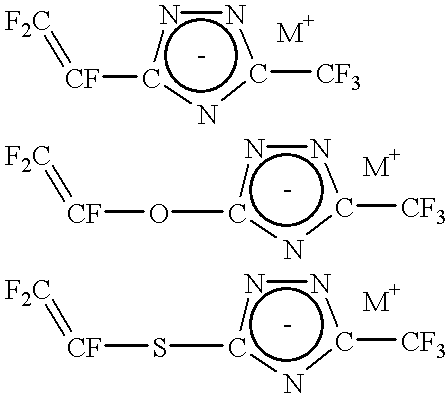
n1c([CF]=[F2C])nc([CF3])n1.n1c(O[CF]=[F2C])nc([CF3])n1.n1c(S[CF]=[F2C])nc([CF3])n1
